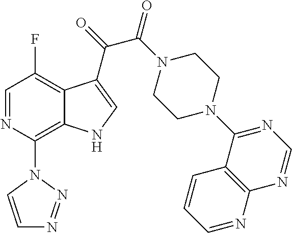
C1=NC(N2C=CN=N2)=C2C(=C1F)C(C(C(=O)N1CCN(C3=NC=NC4=C3C=CC=N4)CC1)=O)=CN2
